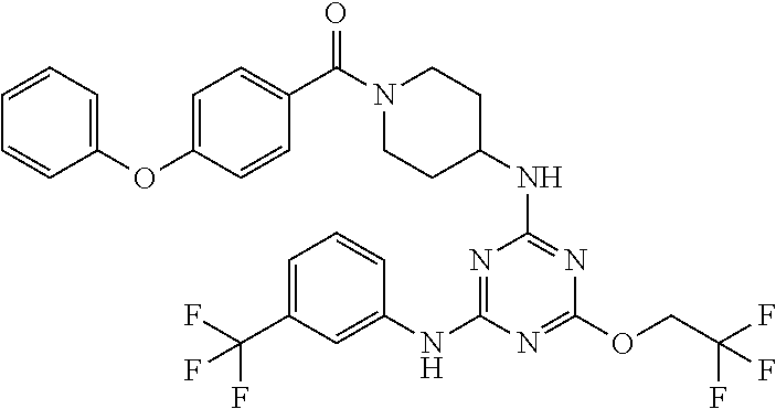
N1=C(NC2CCN(C(C3=CC=C(OC4=CC=CC=C4)C=C3)=O)CC2)N=C(NC2=CC(C(F)(F)F)=CC=C2)N=C1OCC(F)(F)F
